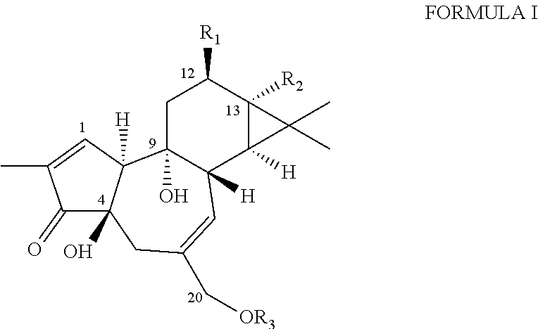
C1C2(O)C([H])(C3([H])C([R2])(C1[R1])C3(C)C)C=C(C[OR3])CC1(O)C2([H])C=C(C)C1=O
